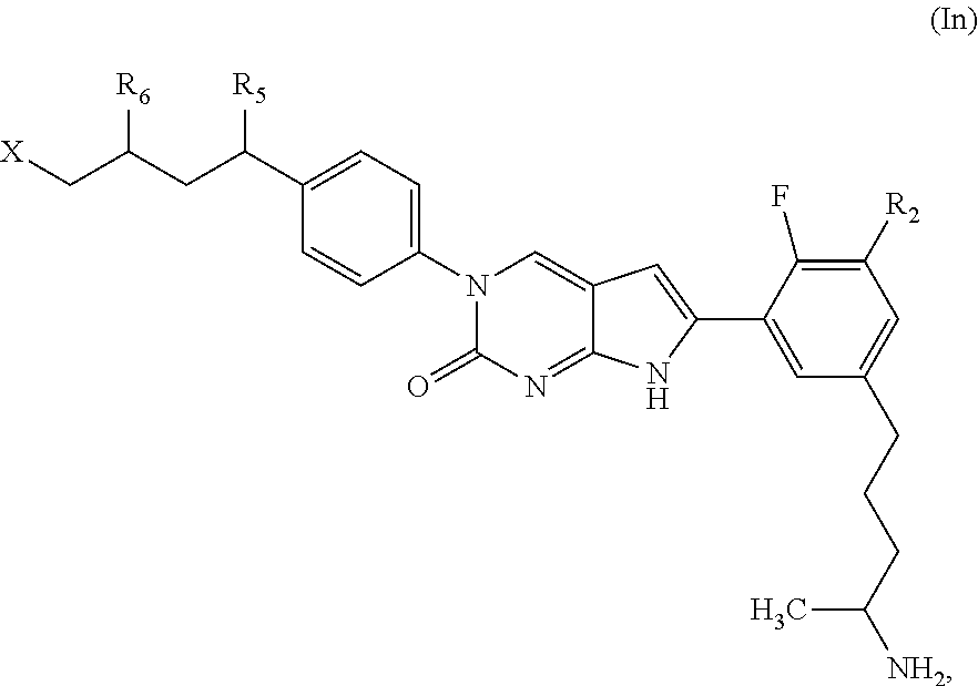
C1=C(C(CC(C[X])[R6])[R5])C=CC(N2C(=O)N=C3C(=C2)C=C(C2=CC(CCCC([NH2])C)=CC([R2])=C2F)N3)=C1
